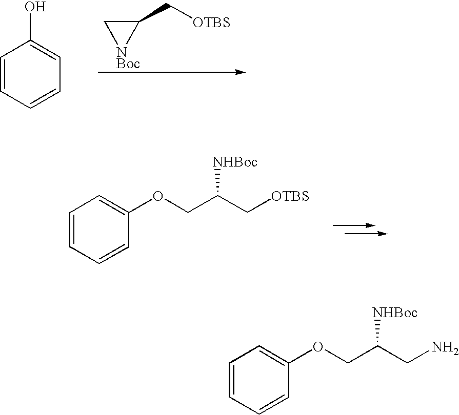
C1(C[OTBS])C[NBoc]1.C1=CC=CC=C1O.C1=CC=CC(OCC(C[OTBS])[NHBoc])=C1.C1=CC=CC(OCC(CN)[NHBoc])=C1
